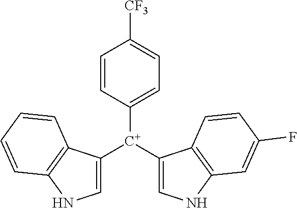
C1([C+](C2=CNC3=C2C=CC(F)=C3)C2=CNC3=C2C=CC=C3)=CC=C([CF3])C=C1
